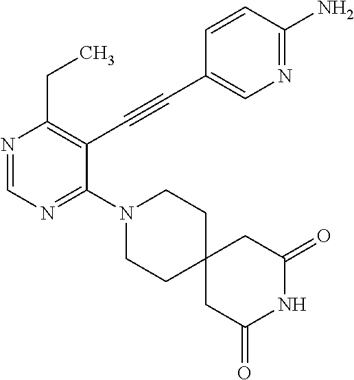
N1=CN=C(N2CCC3(CC2)CC(=O)NC(=O)C3)C(C#CC2=CN=C(N)C=C2)=C1CC
